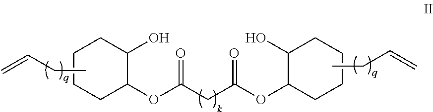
C=CCC.C1CCC(OC(CC(=O)OC2CCCCC2O)=O)C(O)C1.CCC=C
